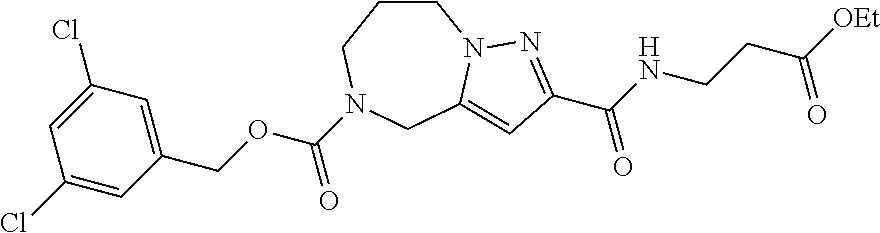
C1CCN(C(OCC2=CC(Cl)=CC(Cl)=C2)=O)CC2=CC(C(NCCC([OEt])=O)=O)=NN12
